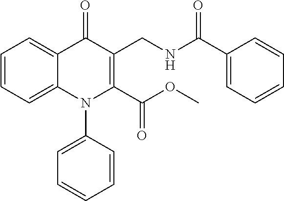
C1=CC=C2C(=C1)C(=O)C(CNC(C1=CC=CC=C1)=O)=C(C(OC)=O)N2C1=CC=CC=C1
